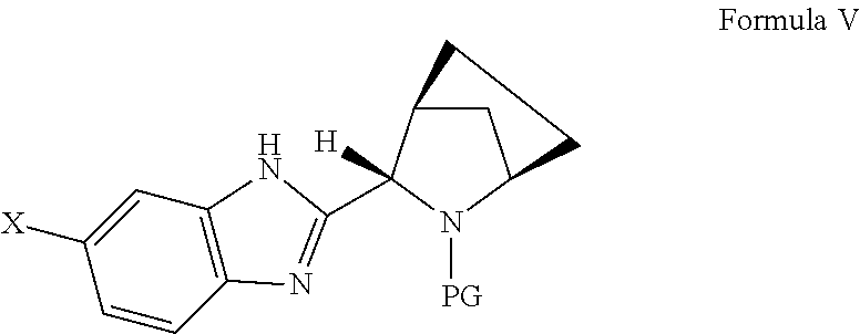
[X]C1=CC2=C(C=C1)N=C(C1([H])C3CC(N1[PG])CC3)N2
